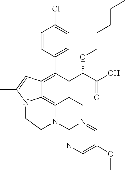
C1(C)=C(C(C(O)=O)OCCCCC)C(C2=CC=C(Cl)C=C2)=C2C3=C1N(C1=NC=C(OC)C=N1)CCN3C(C)=C2
